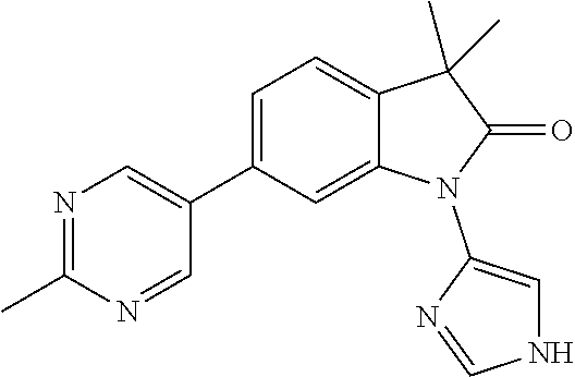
C1(C2=CN=C(C)N=C2)=CC=C2C(=C1)N(C1=CNC=N1)C(=O)C2(C)C
